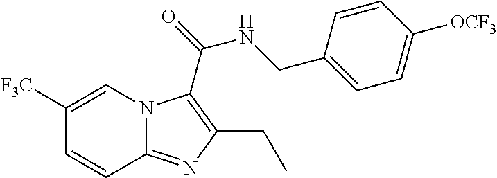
C1([F3C])=CN2C(=NC(CC)=C2C(=O)NCC2=CC=C([OCF3])C=C2)C=C1
